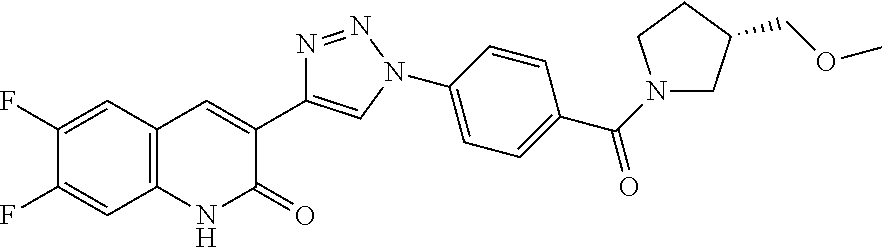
C1(F)=CC2=C(C=C1F)NC(=O)C(C1=CN(C3=CC=C(C(N4CC(COC)CC4)=O)C=C3)N=N1)=C2
